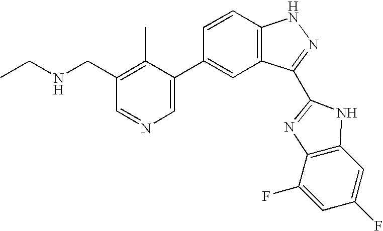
CCNCC1=C(C)C(C2=CC3=C(C=C2)NN=C3C2=NC3=C(C=C(F)C=C3F)N2)=CN=C1
